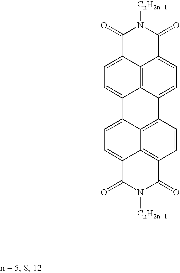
C12=CC=C3C4=C(C=CC(=C14)C(=O)N([CnH2n+1])C2=O)C1=CC=C2C4=C1C3=CC=C4C(=O)N([CnH2n+1])C2=O
